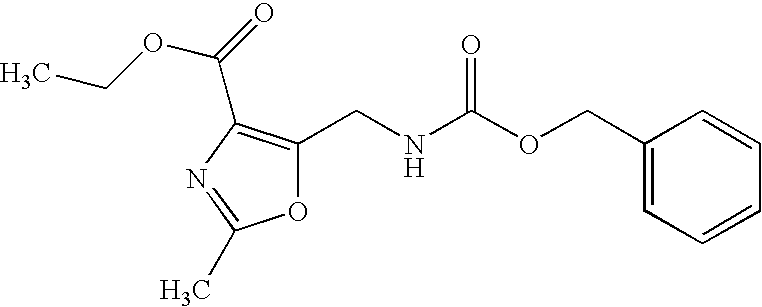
C1(CNC(OCC2=CC=CC=C2)=O)=C(C(=O)OCC)N=C(C)O1
